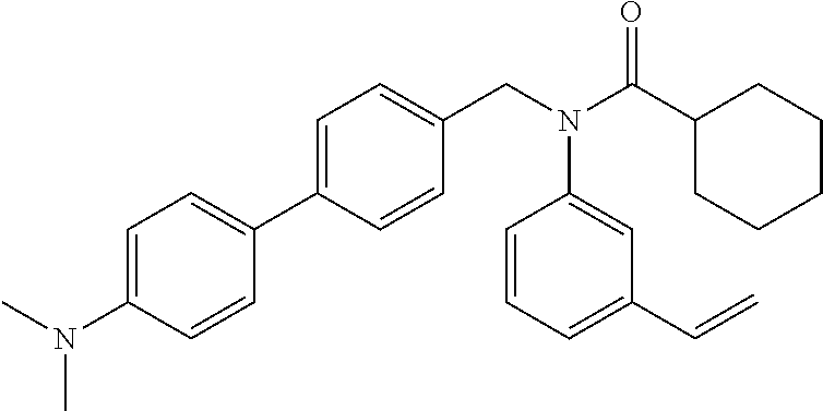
C1(C2=CC=C(CN(C(C3CCCCC3)=O)C3=CC(C=C)=CC=C3)C=C2)=CC=C(N(C)C)C=C1
